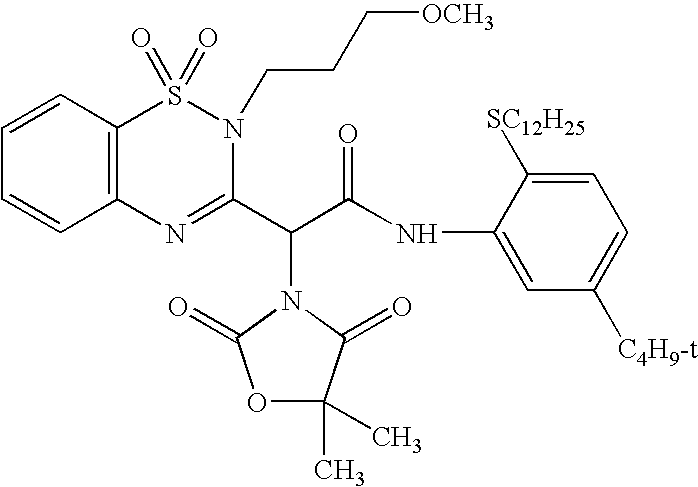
C1(NC(=O)C(C2=NC3=C(S(=O)(=O)N2CCC[OCH3])C=CC=C3)N2C(=O)C(C)(C)OC2=O)=CC([C4H9-t])=CC=C1[SC12H25]
